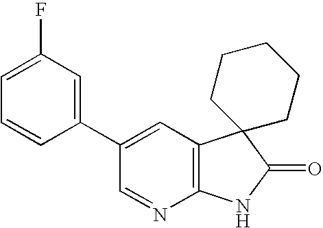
C1=C(F)C=C(C2=CC3=C(N=C2)NC(=O)C32CCCCC2)C=C1
